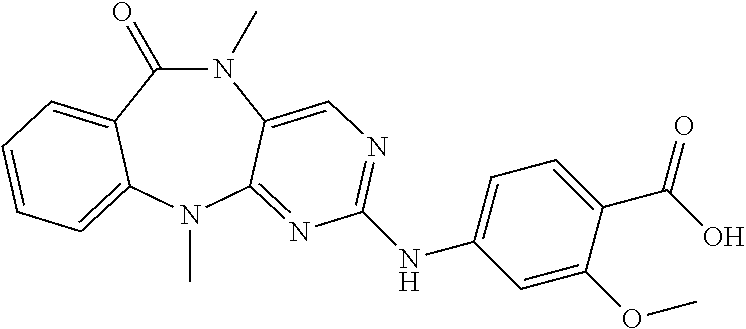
N1(C)C(=O)C2=CC=CC=C2N(C)C2=NC(NC3=CC=C(C(O)=O)C(OC)=C3)=NC=C12
